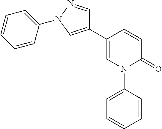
C1=CC(C2=CN(C3=CC=CC=C3)N=C2)=CN(C2=CC=CC=C2)C1=O
